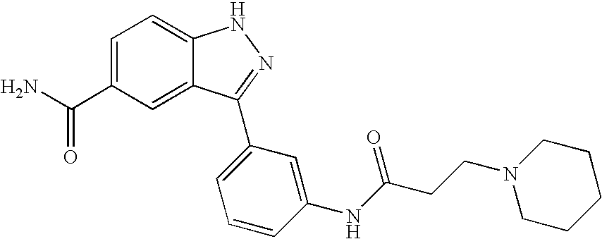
C1=C(C(N)=O)C=C2C(=C1)NN=C2C1=CC=CC(NC(CCN2CCCCC2)=O)=C1
